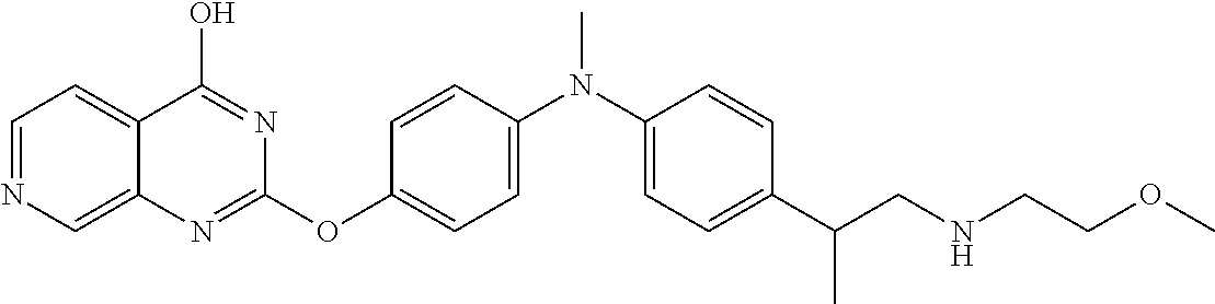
C1=NC=C2C(=C1)C(O)=NC(OC1=CC=C(N(C)C3=CC=C(C(CNCCOC)C)C=C3)C=C1)=N2
